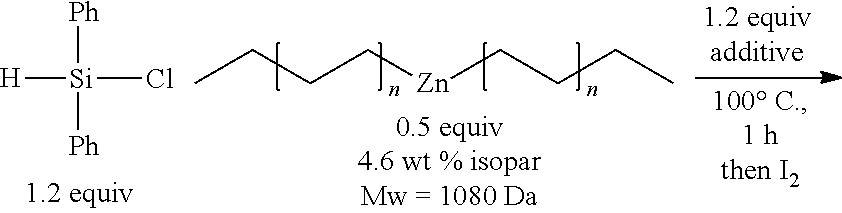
CCCC[Zn]CCCC.[H][Si](Cl)([Ph])[Ph]
